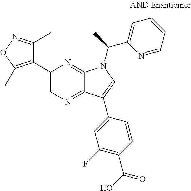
C12=NC=C(C3=C(C)ON=C3C)N=C1N(C(C1=CC=CC=N1)C)C=C2C1=CC(F)=C(C(O)=O)C=C1
